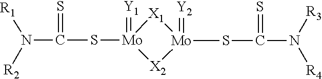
N(C(=S)S[Mo]1(=[Y1])[X1][Mo](SC(=S)N([R3])[R4])(=[Y2])[X2]1)([R2])[R1]
